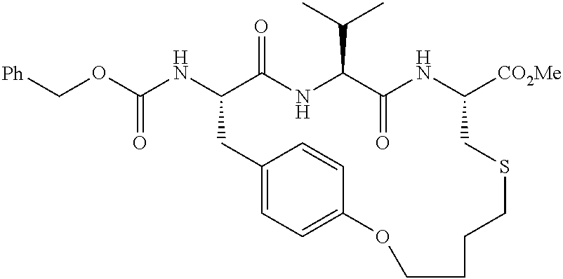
N(C1C(=O)NC(C(C)C)C(=O)NC([CO2Me])CSCCCCOC2=CC=C(C1)C=C2)C(OC[Ph])=O
